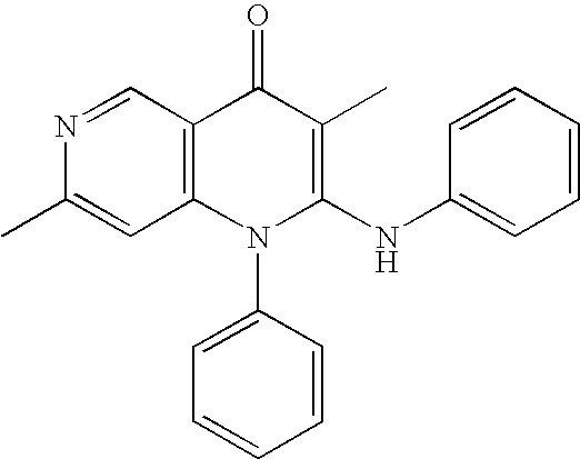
N1=CC2=C(C=C1C)N(C1=CC=CC=C1)C(NC1=CC=CC=C1)=C(C)C2=O
